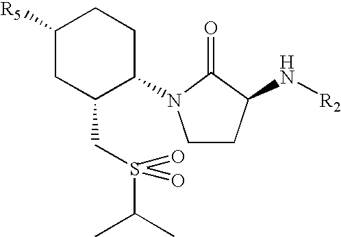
C1([R5])CC(CS(C(C)C)(=O)=O)C(N2CCC(N[R2])C2=O)CC1
